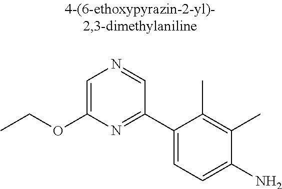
O(C1=CN=CC(C2=CC=C(N)C(C)=C2C)=N1)CC
